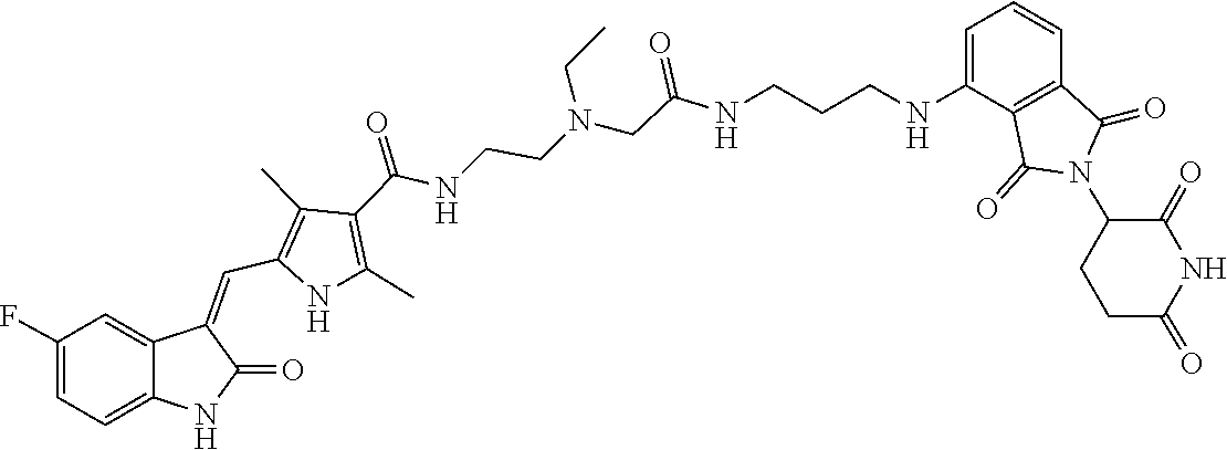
C(N(CCNC(C1=C(C)NC(C=C2C3=CC(F)=CC=C3NC2=O)=C1C)=O)CC)C(=O)NCCCNC1=CC=CC2=C1C(=O)N(C1CCC(=O)NC1=O)C2=O
